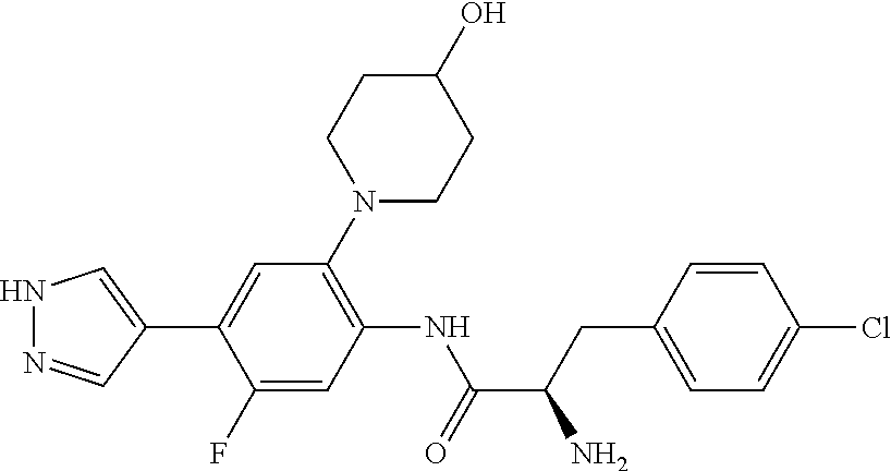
N1N=CC(C2=CC(N3CCC(O)CC3)=C(NC(=O)C(N)CC3=CC=C(Cl)C=C3)C=C2F)=C1
